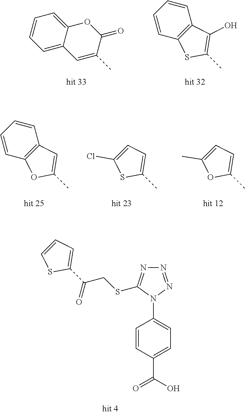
C1=C2C(=CC=C1)OC(=O)C(C)=C2.C1=CC2=C(C=C1)C(O)=C(C)S2.C1=CC2=C(C=C1)C=C(C)O2.C1(Cl)=CC=C(C)S1.C1(C)=CC=C(C)O1.C1=CC=C(C(=O)CSC2=NN=NN2C2=CC=C(C(O)=O)C=C2)S1
